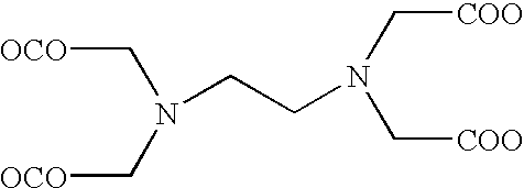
[OCO]CN(C[OCO])CCN(C[COO])C[COO]
